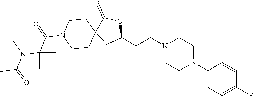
C1(N2CCN(CCC3OC(=O)C4(C3)CCN(C(C3(N(C(C)=O)C)CCC3)=O)CC4)CC2)=CC=C(F)C=C1
